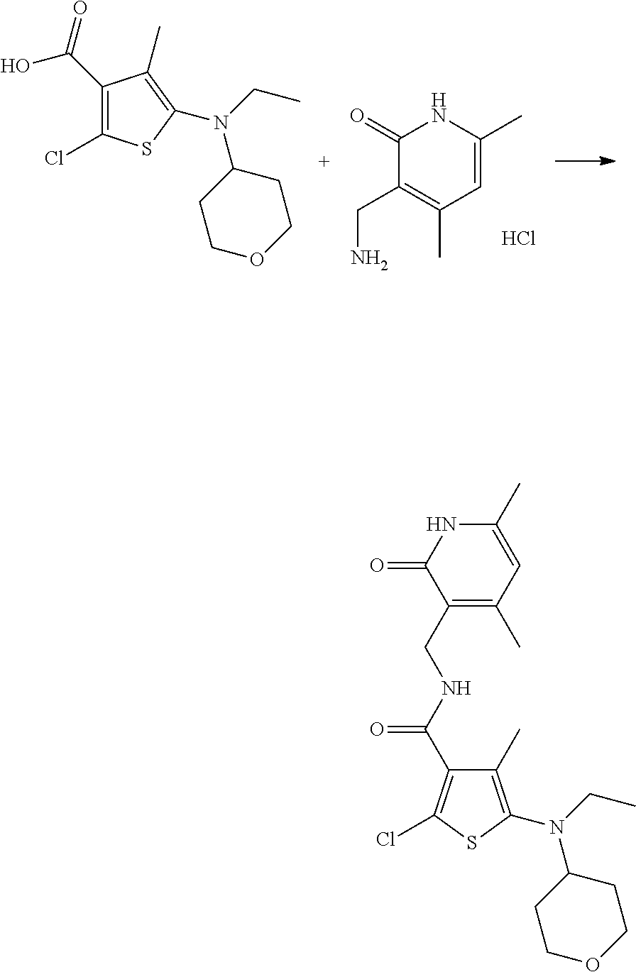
C1(=O)C(CN)=C(C)C=C(C)N1.Cl.C1(C(=O)O)=C(Cl)SC(N(CC)C2CCOCC2)=C1C.C1(CNC(=O)C2=C(Cl)SC(N(CC)C3CCOCC3)=C2C)=C(C)C=C(C)NC1=O
